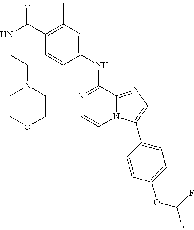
C1(C(=O)NCCN2CCOCC2)=C(C)C=C(NC2=NC=CN3C2=NC=C3C2=CC=C(OC(F)F)C=C2)C=C1
